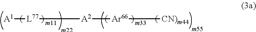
[L77]([A2][Ar66][CN)m44])[A1]
